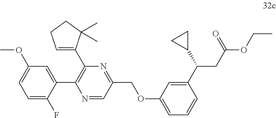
N1=CC(COC2=CC=CC(C(C3CC3)CC(OCC)=O)=C2)=NC(C2=CCCC2(C)C)=C1C1=CC(OC)=CC=C1F
